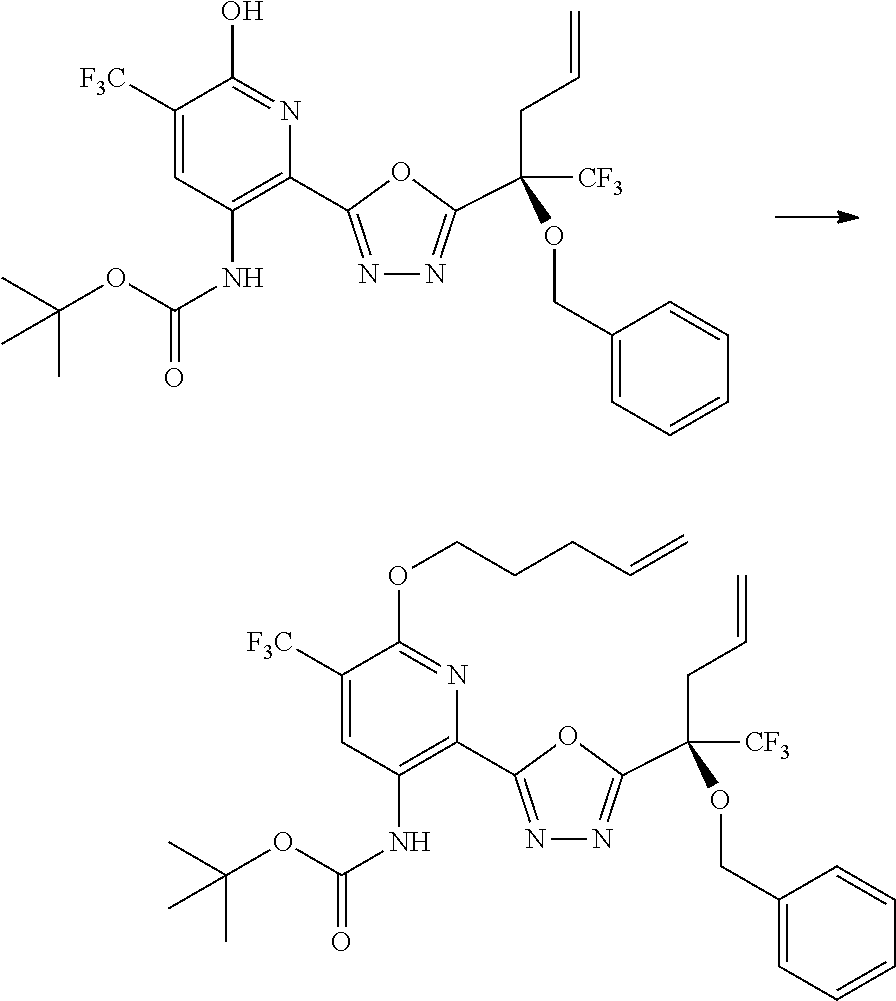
N1=C(C2=C(NC(=O)OC(C)(C)C)C=C([F3C])C(OCCCC=C)=N2)OC(C(CC=C)([CF3])OCC2=CC=CC=C2)=N1.N1=C(C2=C(NC(=O)OC(C)(C)C)C=C([F3C])C(O)=N2)OC(C(CC=C)([CF3])OCC2=CC=CC=C2)=N1
